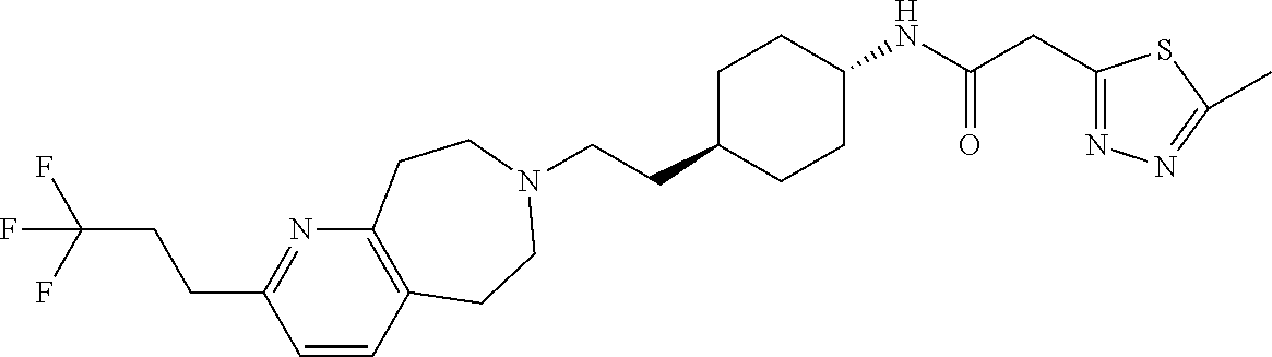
C1=CC2=C(N=C1CCC(F)(F)F)CCN(CCC1CCC(NC(CC3=NN=C(C)S3)=O)CC1)CC2
